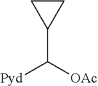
C1(C([OAc])[Pyd])CC1
